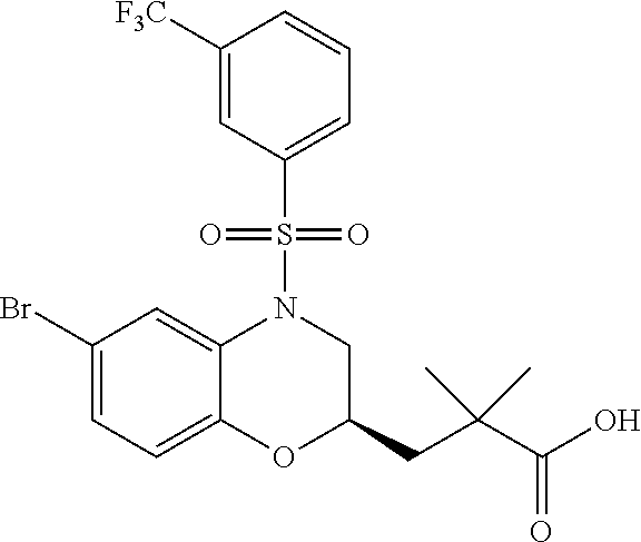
C1([F3C])=CC(S(=O)(=O)N2C3=CC(Br)=CC=C3OC(CC(C(=O)O)(C)C)C2)=CC=C1
